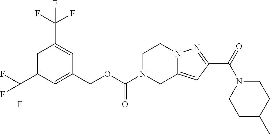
C1(COC(=O)N2CC3=CC(C(=O)N4CCC(C)CC4)=NN3CC2)=CC(C(F)(F)F)=CC(C(F)(F)F)=C1
